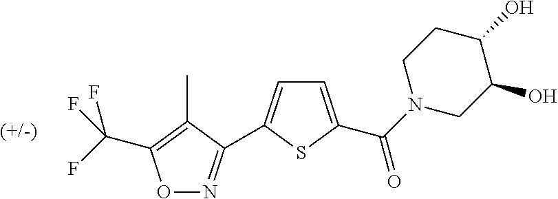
C(C1=C(C)C(C2=CC=C(C(N3CC(O)C(O)CC3)=O)S2)=NO1)(F)(F)F
